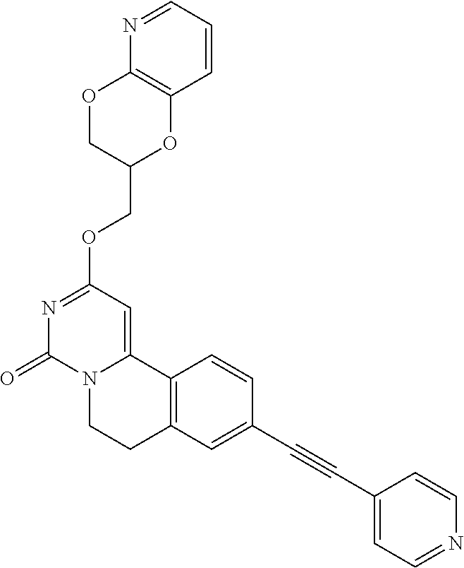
C1=CC=NC2=C1OC(COC1=NC(=O)N3C(=C1)C1=C(CC3)C=C(C#CC3=CC=NC=C3)C=C1)CO2
